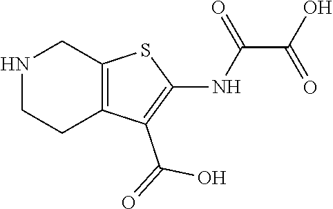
N1CCC2=C(C1)SC(NC(=O)C(=O)O)=C2C(O)=O
